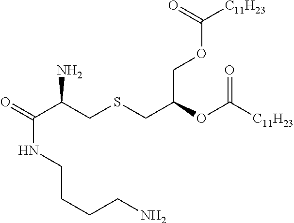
O=C(C(CSCC(OC([C11H23])=O)COC([C11H23])=O)N)NCCCCN
